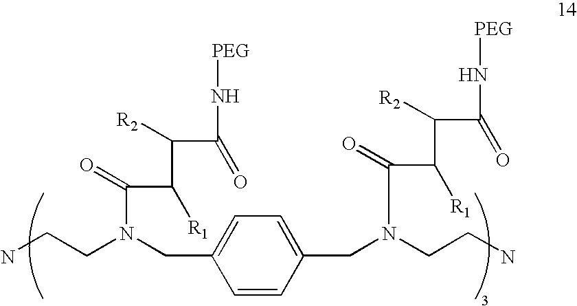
C(C1=CC=C(CN(CCN)C(=O)C([R1])C([R2])C(=O)N[PEG])C=C1)N(CCN)C(=O)C([R1])C([R2])C(=O)N[PEG]
